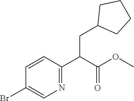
C1=CC(C(C(OC)=O)CC2CCCC2)=NC=C1Br
